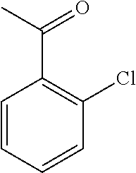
C1=CC=CC(Cl)=C1C(C)=O
